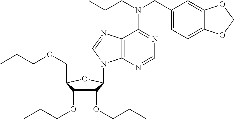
C1(OCCC)C(OCCC)C(COCCC)OC1N1C2=C(C(N(CCC)CC3=CC=C4C(=C3)OCO4)=NC=N2)N=C1
